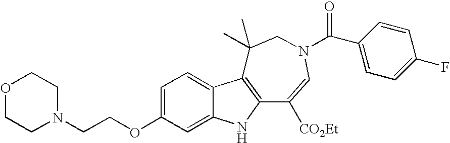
C1=C(OCCN2CCOCC2)C=C2C(=C1)C1=C(N2)C([CO2Et])=CN(C(C2=CC=C(F)C=C2)=O)CC1(C)C
